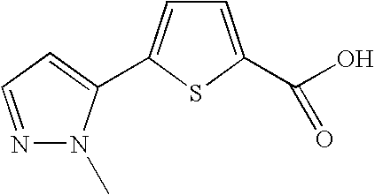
C1=C(C(O)=O)SC(C2=CC=NN2C)=C1
